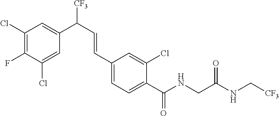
C1(Cl)=CC(C(C=CC2=CC=C(C(NCC(NC[CF3])=O)=O)C(Cl)=C2)[CF3])=CC(Cl)=C1F
